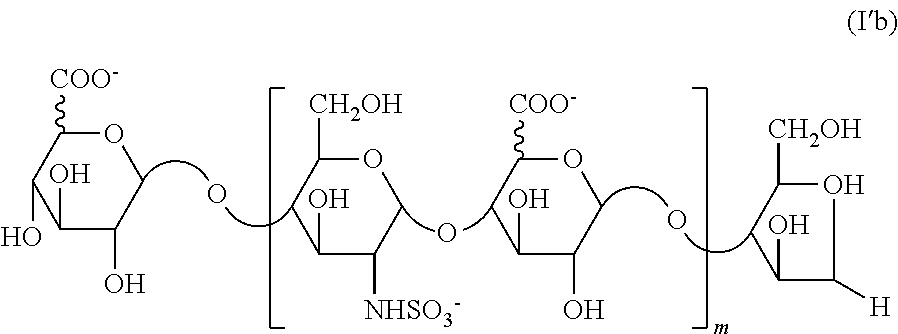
O1C([CH2OH])CC(O)C([NHSO3-])C1.O1C([COO-])CC(O)C(O)C1.O.O.O1C([CH2OH])CC(O)C1[H].O.O1C([COO-])C(O)C(O)C(O)C1
